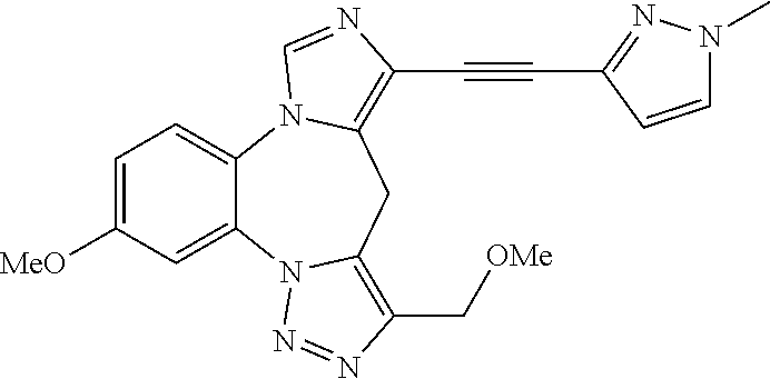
C1=C([MeO])C=C2C(=C1)N1C(=C(C#CC3=NN(C)C=C3)N=C1)CC1=C(C[OMe])N=NN21
